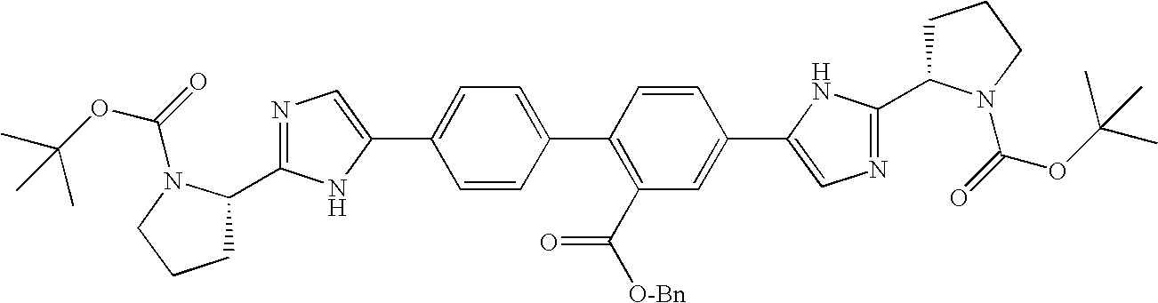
C1=CC(C2=C(C([O-Bn])=O)C=C(C3=CN=C(C4CCCN4C(OC(C)(C)C)=O)N3)C=C2)=CC=C1C1=CN=C(C2CCCN2C(OC(C)(C)C)=O)N1
